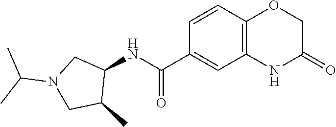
C1=CC(C(NC2CN(C(C)C)CC2C)=O)=CC2=C1OCC(=O)N2
